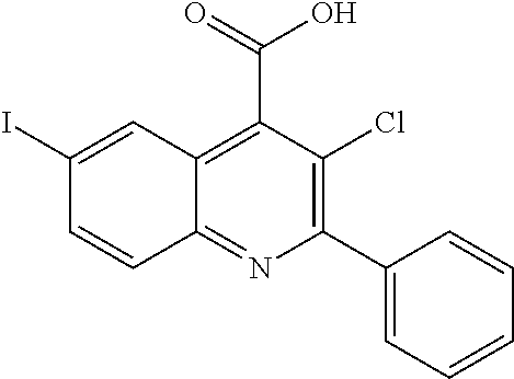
OC(=O)C1=C2C(=NC(C3=CC=CC=C3)=C1Cl)C=CC(I)=C2
